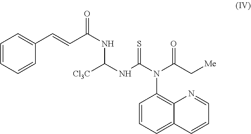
C1=CC=CC(C=CC(NC([Cl3C])NC(N(C2=C3C(=CC=C2)C=CC=N3)C(=O)C[Me])=S)=O)=C1
